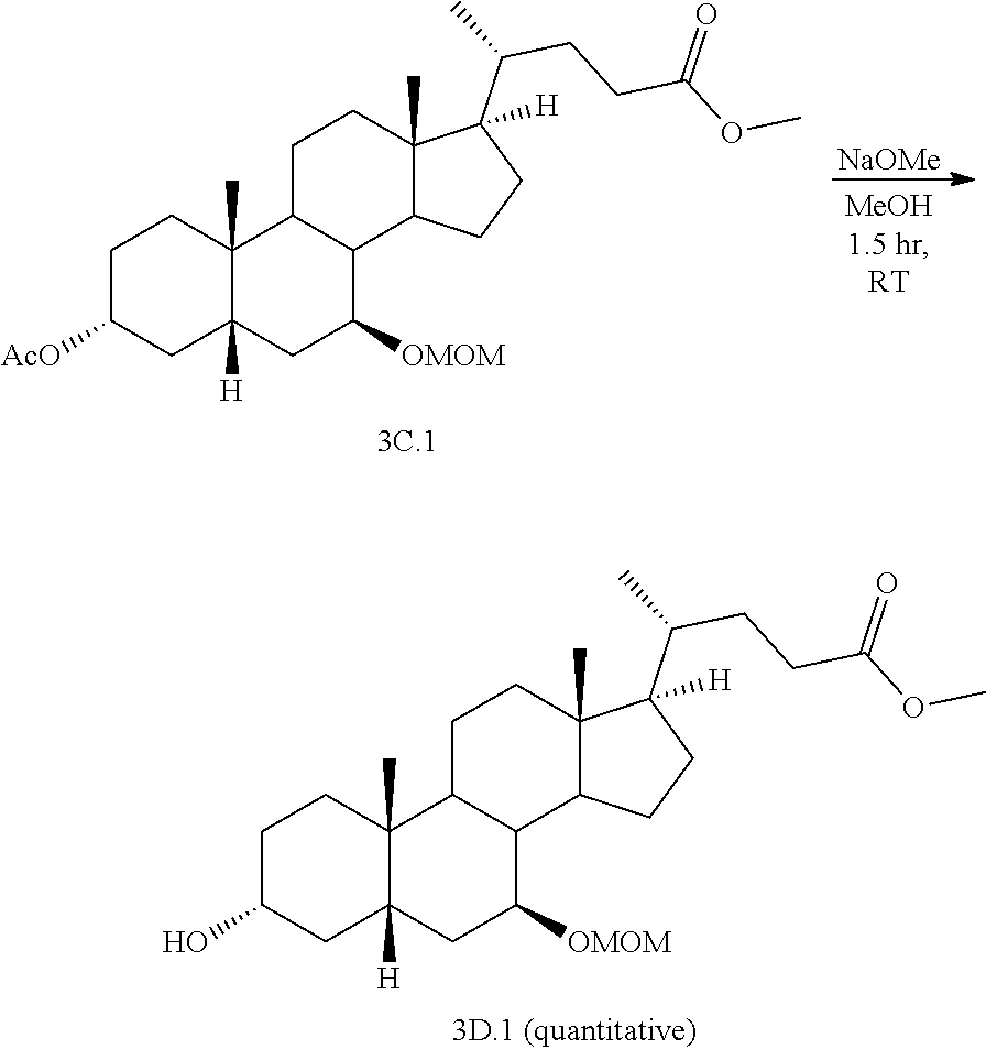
[NaOMe].C12(C)C([H])(CC([OMOM])C3C1CCC1(C)C3CCC1(C(C)CCC(OC)=O)[H])CC([AcO])CC2.C12(C)C([H])(CC([OMOM])C3C1CCC1(C)C3CCC1(C(C)CCC(OC)=O)[H])CC(O)CC2
